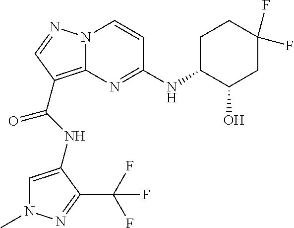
N(C(=O)C1=C2N(N=C1)C=CC(NC1C(O)CC(F)(F)CC1)=N2)C1=CN(C)N=C1C(F)(F)F
